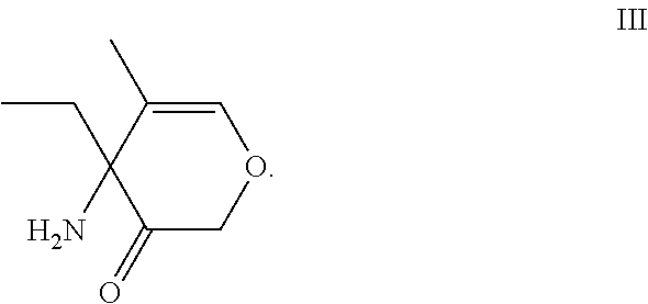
C1(CC)(N)C(=O)COC=C1C
